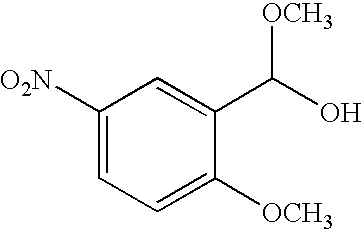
C1([O2N])=CC=C([OCH3])C(C([OCH3])O)=C1
